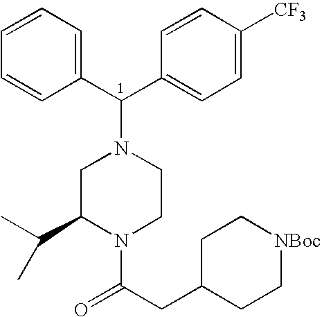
C1=CC=CC(C(N2CC(C(C)C)N(C(CC3CC[NBoc]CC3)=O)CC2)C2=CC=C([CF3])C=C2)=C1
